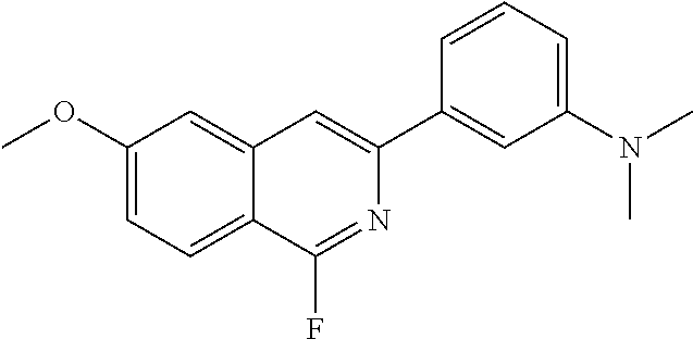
COC1=CC=C2C(=C1)C=C(C1=CC(N(C)C)=CC=C1)N=C2F
